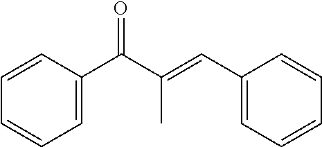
C1=CC(C(C(=CC2=CC=CC=C2)C)=O)=CC=C1
